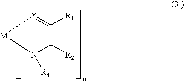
[M]1N([R3])C([R2])C([R1])=[Y]1
